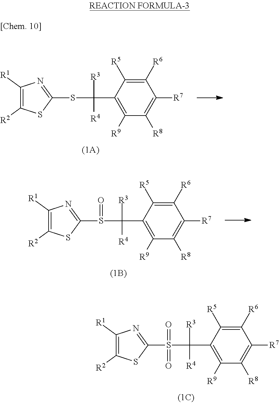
C1([R1])=C([R2])SC(SC([R3])([R4])C2=C([R9])C([R8])=C([R7])C([R6])=C2[R5])=N1.C1([R1])=C([R2])SC(S(C([R3])([R4])C2=C([R9])C([R8])=C([R7])C([R6])=C2[R5])=O)=N1.C1([R1])=C([R2])SC(S(C([R3])([R4])C2=C([R9])C([R8])=C([R7])C([R6])=C2[R5])(=O)=O)=N1
